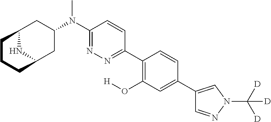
C12NC(CC(N(C3=NN=C(C4=C(O[H])C=C(C5=CN(C([D])([D])[D])N=C5)C=C4)C=C3)C)C1)CCC2
